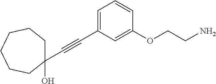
C(#CC1=CC=CC(OCCN)=C1)C1(O)CCCCCC1
